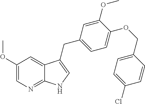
C1(OC)=CN=C2C(=C1)C(CC1=CC=C(OCC3=CC=C(Cl)C=C3)C(OC)=C1)=CN2
